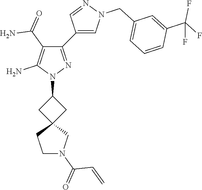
C12(CC(N3N=C(C4=CN(CC5=CC=CC(C(F)(F)F)=C5)N=C4)C(C(=O)N)=C3N)C1)CCN(C(=O)C=C)C2
